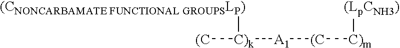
[(C][C)k]([(CNONCARBAMATE FUNCTIONAL GROUPSLP)])[A1][(C][C)m][(LpCNH3)]
